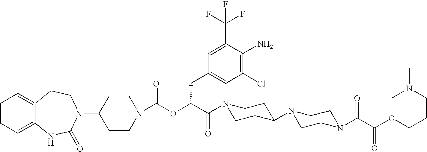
C1(N2C(=O)NC3=CC=CC=C3CC2)CCN(C(OC(C(=O)N2CCC(N3CCN(C(C(OCCCN(C)C)=O)=O)CC3)CC2)CC2=CC(Cl)=C(N)C(C(F)(F)F)=C2)=O)CC1
